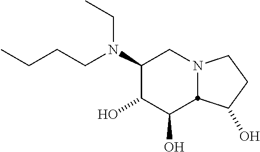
C1(N(CC)CCCC)C(O)C(O)C2N(C1)CCC2O
